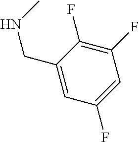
C1=C(F)C=C(CNC)C(F)=C1F
